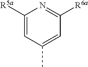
C1([R5a])=CC(C)=CC([R6a])=N1
